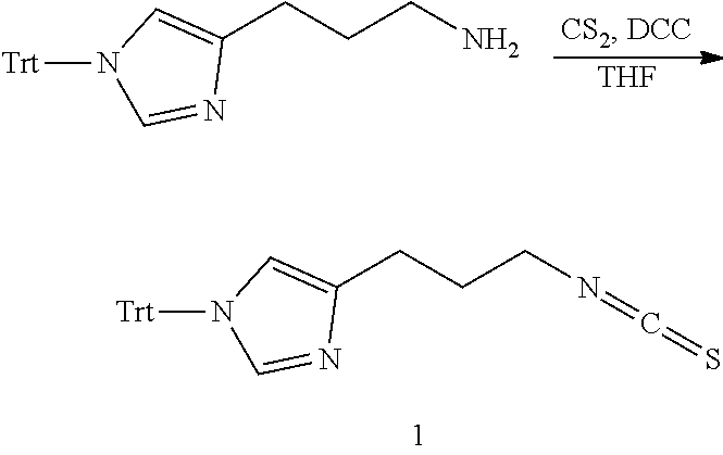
NCCCC1=CN([Trt])C=N1.[THF].C(=NCCCC1=CN([Trt])C=N1)=S
